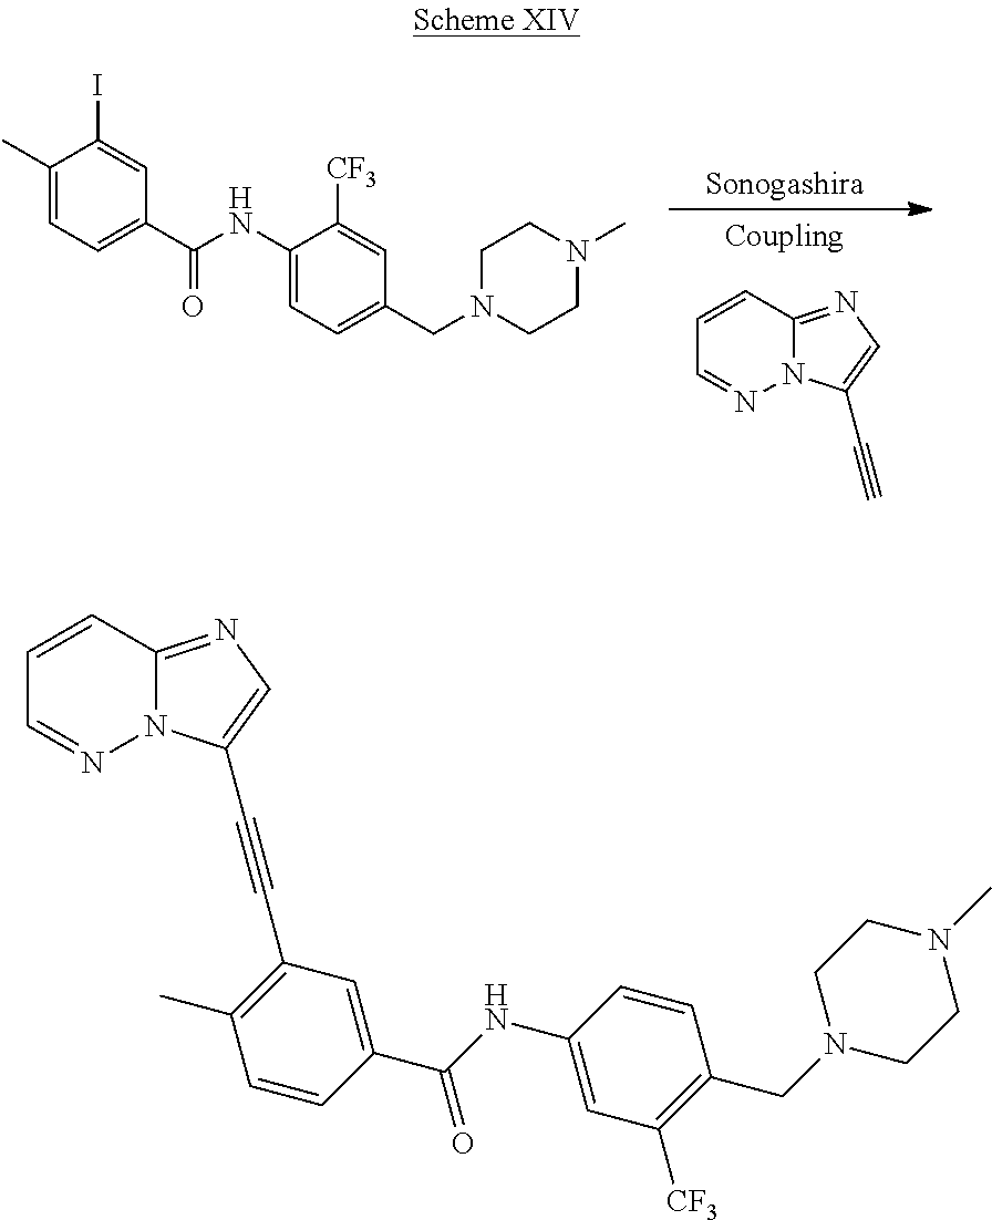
C#CC1=CN=C2N1N=CC=C2.C1(C)=CC=C(C(NC2=CC=C(CN3CCN(C)CC3)C=C2[CF3])=O)C=C1I.C1(C(NC2=CC([CF3])=C(CN3CCN(C)CC3)C=C2)=O)=CC(C#CC2=CN=C3N2N=CC=C3)=C(C)C=C1
